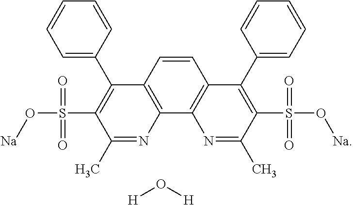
C12=C(C3=C(C=C1)C(C1=CC=CC=C1)=C(S(O[Na])(=O)=O)C(C)=N3)N=C(C)C(S(O[Na])(=O)=O)=C2C1=CC=CC=C1.[H]O[H]
